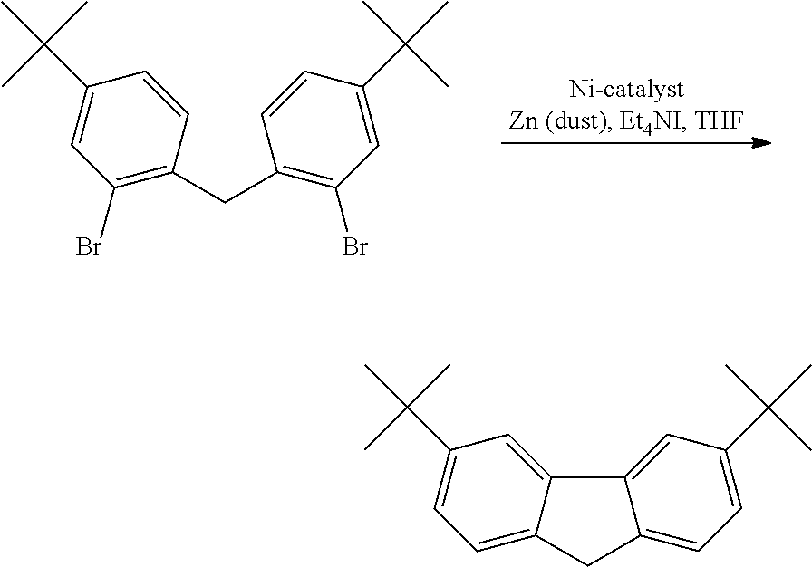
C1(Br)=C(CC2=C(Br)C=C(C(C)(C)C)C=C2)C=CC(C(C)(C)C)=C1.C1=C2C(=CC(C(C)(C)C)=C1)C1=CC(C(C)(C)C)=CC=C1C2
